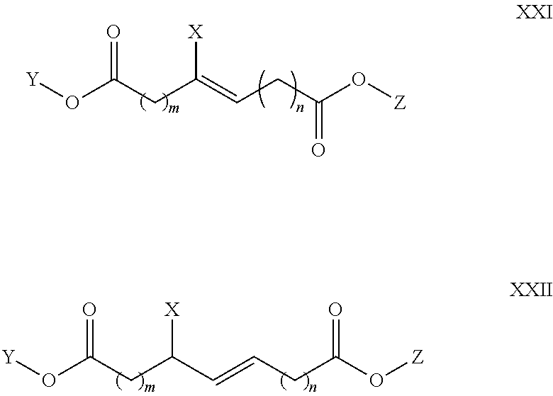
O(C(CC(C=CCC(O[Z])=O)[X])=O)[Y].O(C(CC(=CCC(O[Z])=O)[X])=O)[Y]
